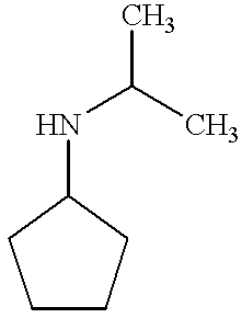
C1CCC(NC(C)C)C1
